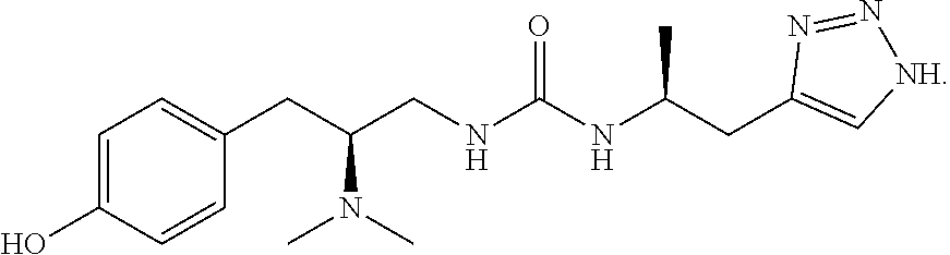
C1=C(O)C=CC(CC(CNC(NC(CC2=C[NH]N=N2)C)=O)N(C)C)=C1
